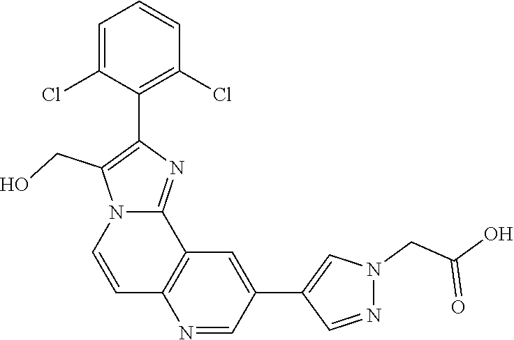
N1(CC(=O)O)N=CC(C2=CC3=C(C=CN4C3=NC(C3=C(Cl)C=CC=C3Cl)=C4CO)N=C2)=C1
